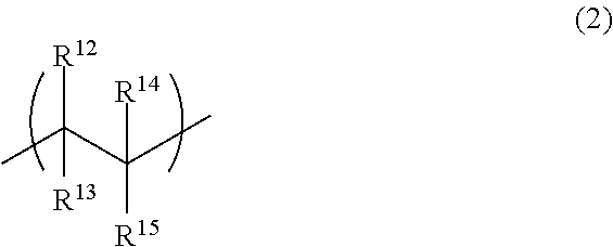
CC(C(C)([R15])[R14])([R12])[R13]
